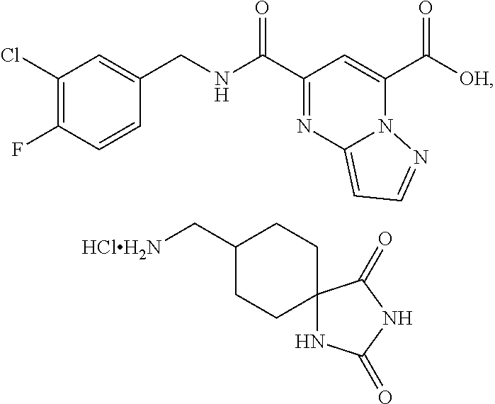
C1(Cl)=C(F)C=CC(CNC(C2=NC3=CC=NN3C(C([OH])=O)=C2)=O)=C1.C1(C[HClH2N])CCC2(CC1)NC(=O)NC2=O
